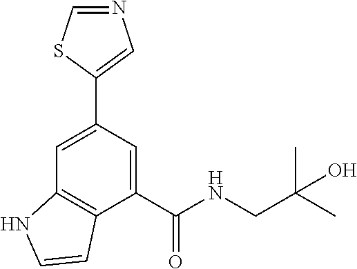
C1=C(C2=CN=CS2)C=C(C(NCC(C)(C)O)=O)C2=C1NC=C2
